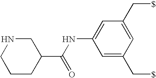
C1(NC(C2CNCCC2)=O)=CC(C[$])=CC(C[$])=C1
